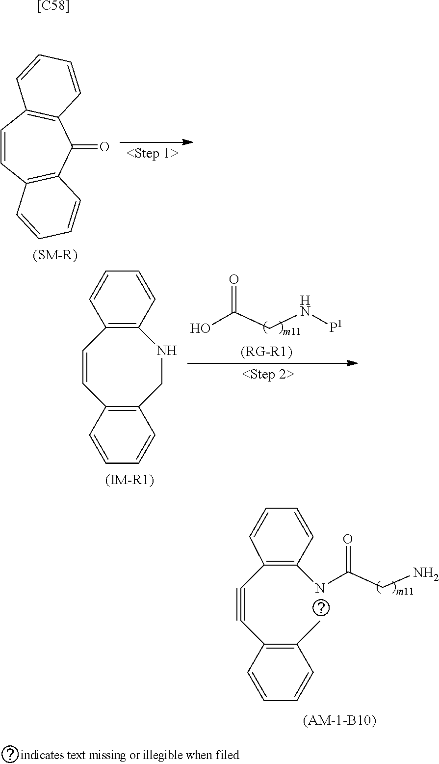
C1=CC2=C(C(=O)C3=C1C=CC=C3)C=CC=C2.[(SM-R)].C1=CC2=C(CNC3=C1C=CC=C3)C=CC=C2.[(IM-R1)].OC(CN[P1])=O.C(#CC1=C(C)C=CC=C1)C1=C(NC(CN)=O)C=CC=C1.[[C58]]
